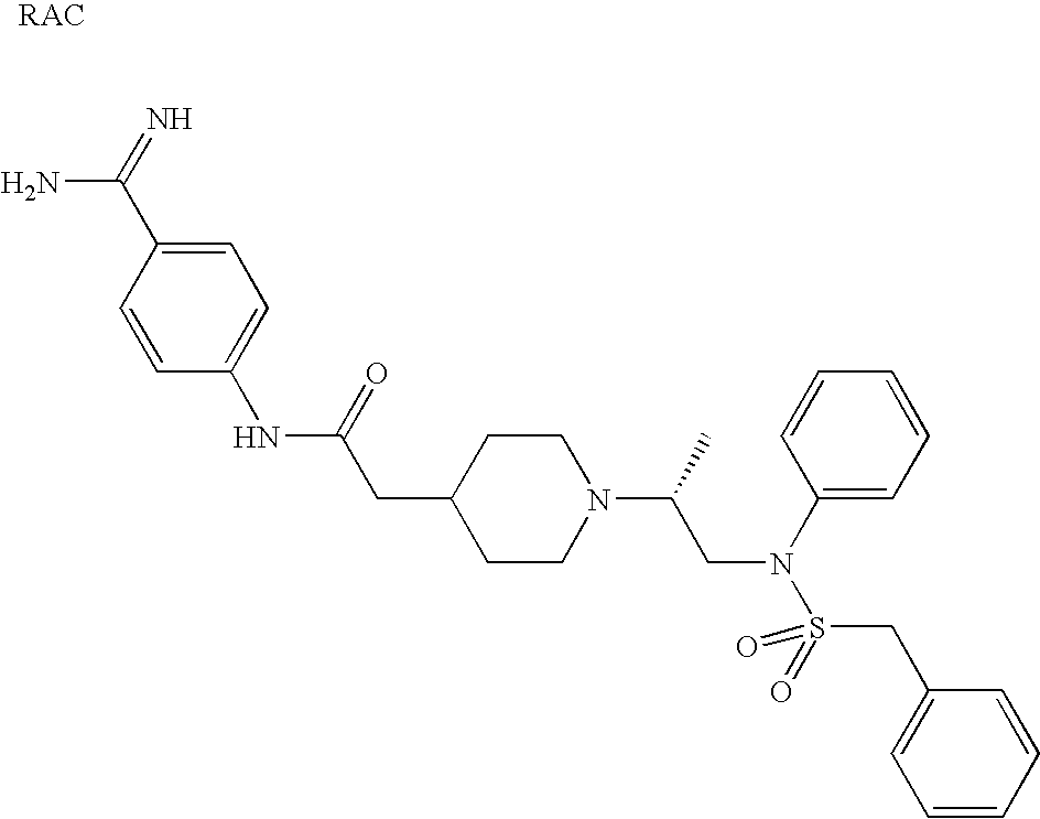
C1=C(C(=N)N)C=CC(NC(CC2CCN(C(C)CN(S(CC3=CC=CC=C3)(=O)=O)C3=CC=CC=C3)CC2)=O)=C1
